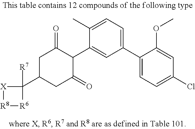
[R8]1[R6]C([R7])(C2CC(=O)C(C3=CC(C4=CC=C(Cl)C=C4OC)=CC=C3C)C(=O)C2)[X]1
